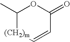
C1(C)[(CH2)m]C=CC(=O)O1
